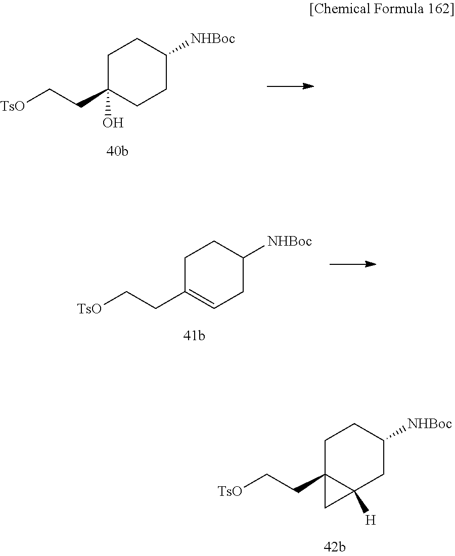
C1C2(CC[TsO])C([H])(CC([NHBoc])C1)C2.C1C(CC[TsO])(O)CCC([NHBoc])C1.C1C(CC[TsO])=CCC([NHBoc])C1
